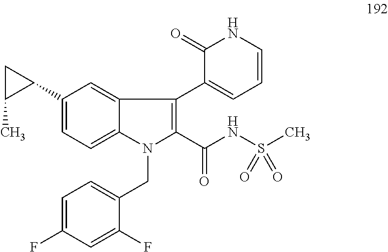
N1(CC2=CC=C(F)C=C2F)C(C(NS(C)(=O)=O)=O)=C(C2=CC=CNC2=O)C2=CC(C3CC3C)=CC=C12
